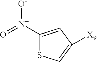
C1([N+]([O-])=O)=CC([X9])=CS1
